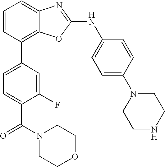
C1=CC(C2=CC=C(C(=O)N3CCOCC3)C(F)=C2)=C2C(=C1)N=C(NC1=CC=C(N3CCNCC3)C=C1)O2
